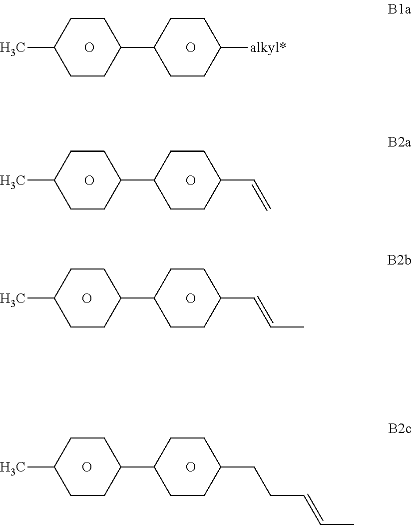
O.O.CC1CCC(C2CCC([alkyl*])CC2)CC1.O.O.CC1CCC(C2CCC(C=C)CC2)CC1.O.CC1CCC(C2CCC(C=CC)CC2)CC1.O.O.CC1CCC(C2CCC(CCC=CC)CC2)CC1.O
